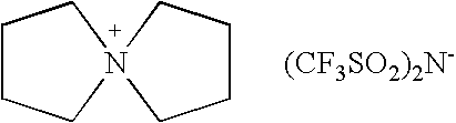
C1CCN2(C1)CCCC2.[(CF3SO2)2N-]
